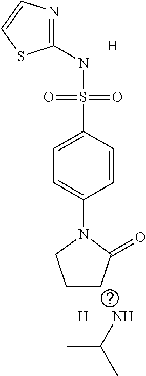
C1(NS(C2=CC=C(N3CCCC3=O)C=C2)(=O)=O)=NC=CS1.[H].[H].NC(C)C
